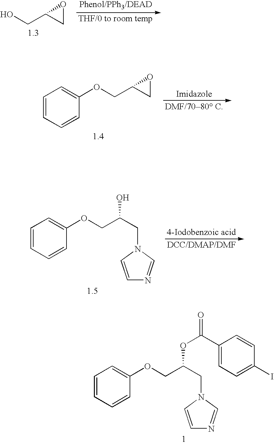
OCC1CO1.O(CC1CO1)C1=CC=CC=C1.O(CC(CN1C=CN=C1)O)C1=CC=CC=C1.O(CC(CN1C=CN=C1)OC(C1=CC=C(I)C=C1)=O)C1=CC=CC=C1
